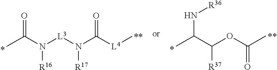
CC(N([L3]N(C([L4]C)=O)[R17])[R16])=O.CC(C(OC(C)=O)[R37])N[R36]
